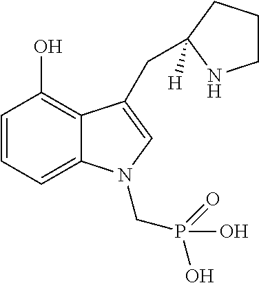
C1=CC=C2C(=C1O)C(CC1([H])CCCN1)=CN2CP(=O)(O)O
